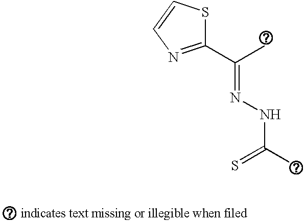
C1(C(C)=NNC(=S)C)=NC=CS1
